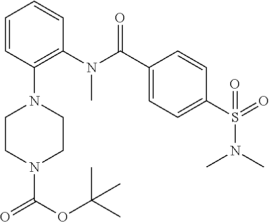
C1=CC(N2CCN(C(OC(C)(C)C)=O)CC2)=C(N(C(C2=CC=C(S(=O)(N(C)C)=O)C=C2)=O)C)C=C1
